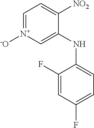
C1(NC2=CC=C(F)C=C2F)=C[N+]([-O])=CC=C1[NO2]
